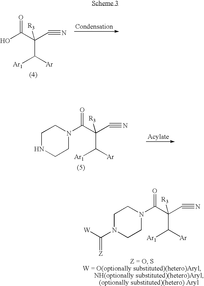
[Condensation].OC(C(C#N)(C([Ar])[Ar1])[R3])=O.N1(C(C(C#N)(C([Ar])[Ar1])[R3])=O)CCNCC1.N1(C(C(C#N)(C([Ar])[Ar1])[R3])=O)CCN(C([W])=[Z])CC1
